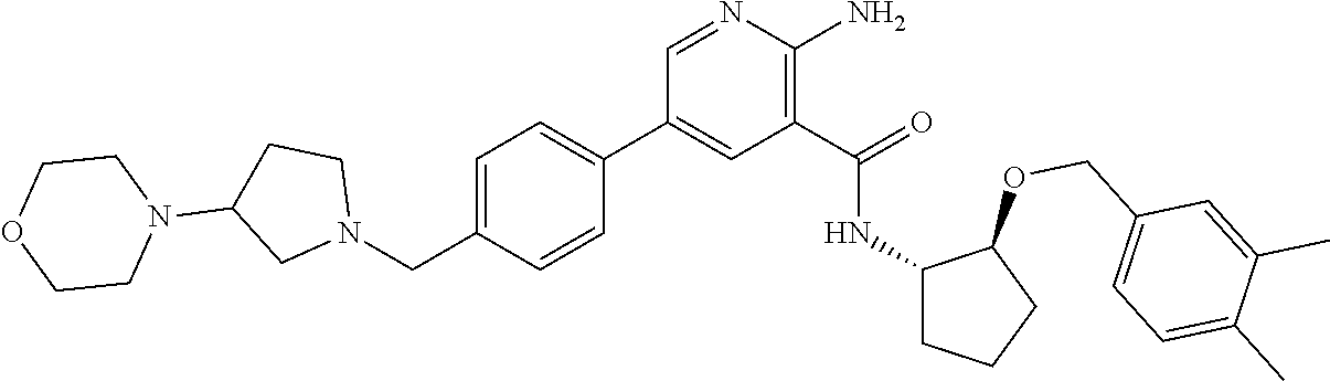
C1=NC(N)=C(C(=O)NC2CCCC2OCC2=CC=C(C)C(C)=C2)C=C1C1=CC=C(CN2CCC(N3CCOCC3)C2)C=C1
